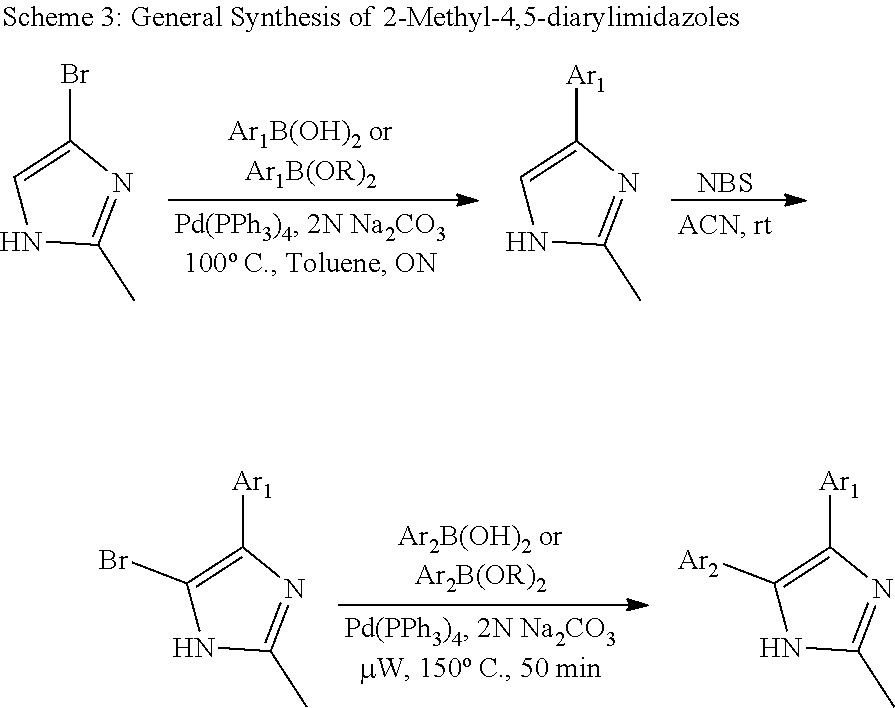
[NBS].C1=C(Br)N=C(C)N1.C1=C([Ar1])N=C(C)N1.C1(Br)=C([Ar1])N=C(C)N1.C1([Ar2])=C([Ar1])N=C(C)N1
